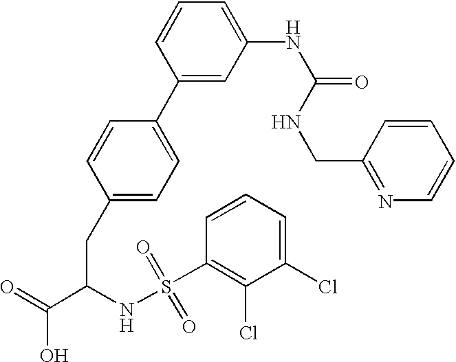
C1(CC(C(=O)O)NS(C2=C(Cl)C(Cl)=CC=C2)(=O)=O)=CC=C(C2=CC(NC(=O)NCC3=NC=CC=C3)=CC=C2)C=C1
